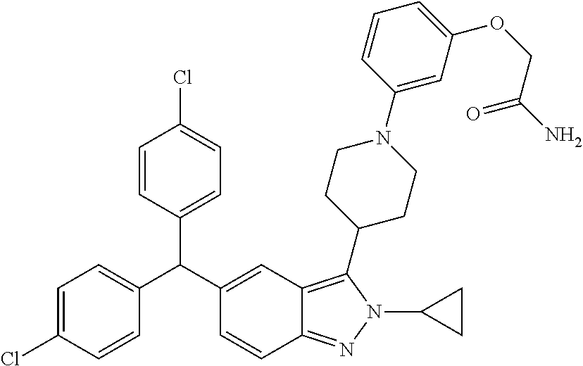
C1=C(Cl)C=CC(C(C2=CC3=C(C4CCN(C5=CC(OCC(=O)N)=CC=C5)CC4)N(C4CC4)N=C3C=C2)C2=CC=C(Cl)C=C2)=C1
